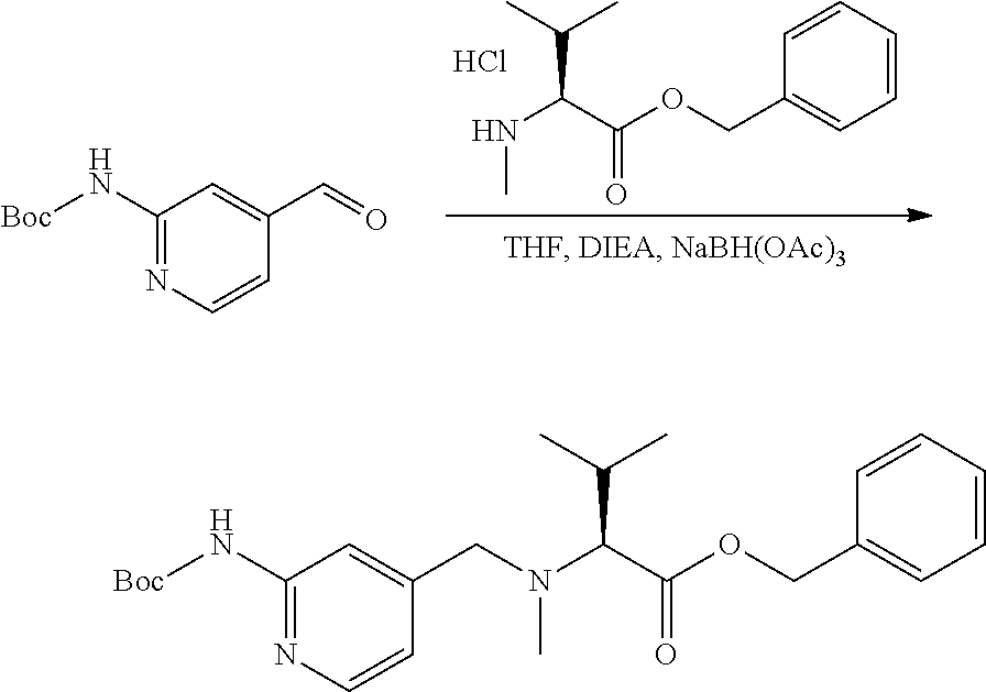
C1=CC=CC(COC(C(NC)C(C)C)=O)=C1.Cl.C1(N[Boc])=NC=CC(C=O)=C1.C1(N[Boc])=NC=CC(CN(C(C(OCC2=CC=CC=C2)=O)C(C)C)C)=C1
